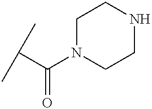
CC(C)C(=O)N1CCNCC1
